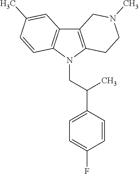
C12=C(N(CC(C3=CC=C(F)C=C3)C)C3=C1C=C(C)C=C3)CCN(C)C2
